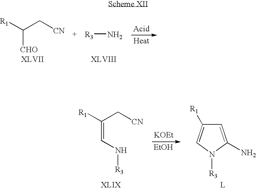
[R1]C(C[CN])=CN[R3].[KOEt].[EtOH].C1=C(N)N([R3])C=C1[R1].[R1]C(C[CN])[CHO].[R3]N
